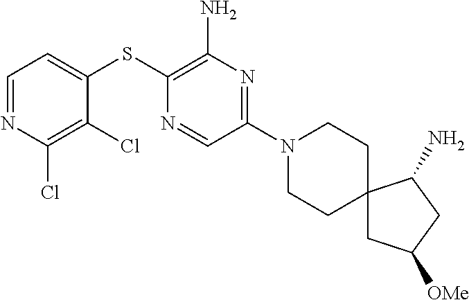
C1=C(SC2=C(N)N=C(N3CCC4(CC3)CC([OMe])CC4N)C=N2)C(Cl)=C(Cl)N=C1
